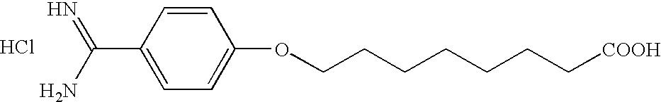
C1=CC(C(N)=N)=CC=C1OCCCCCCC[COOH].Cl
